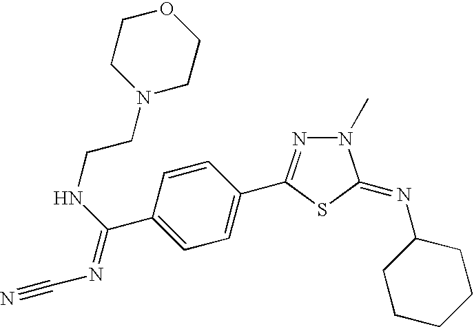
C1=C(C(=NC#N)NCCN2CCOCC2)C=CC(C2=NN(C)C(=NC3CCCCC3)S2)=C1
